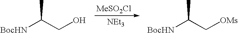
[MeSO2Cl].[NEt3].[BocHN]C(CO)C.[BocHN]C(C[OMs])C
